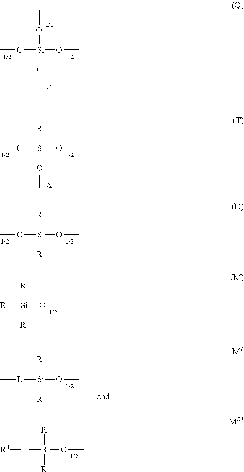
[R][Si](OC)([R])[R].[L]([Si](OC)([R])[R])[R4].CO[Si](OC)(OC)[R].CO[Si](OC)([R])[R].[L]([Si](OC)([R])[R])C.CO[Si](OC)(OC)OC
